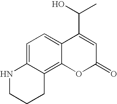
C1=C2C(=C3C(=C1)C(C(O)C)=CC(=O)O3)CCCN2
